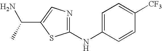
C1=C(NC2=NC=C(C(N)C)S2)C=CC([CF3])=C1
